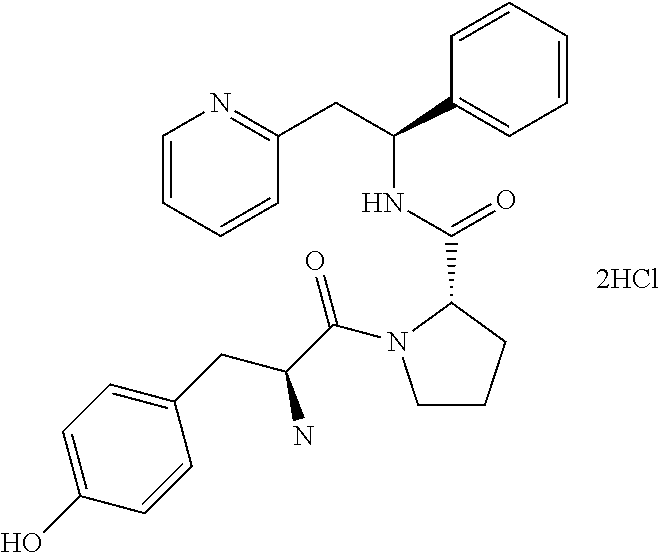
C1=CC=CC(CC(C2=CC=CC=C2)NC(C2N(C(C(CC3=CC=C(O)C=C3)N)=O)CCC2)=O)=N1
